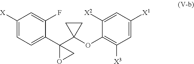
C1([X])=CC=C(C2(C3(OC4=C([X3])C=C([X1])C=C4[X2])CC3)OC2)C(F)=C1
